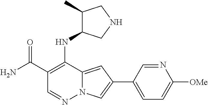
NC(C1=C(NC2C(C)CNC2)C2=CC(C3=CC=C([OMe])N=C3)=CN2N=C1)=O
